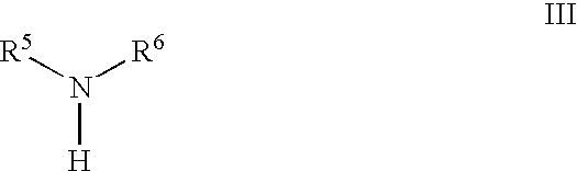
[H]N([R5])[R6]
